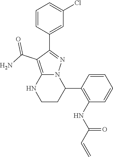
C1=CC(C2=NN3C(=C2C(N)=O)NCCC3C2=C(NC(C=C)=O)C=CC=C2)=CC(Cl)=C1
